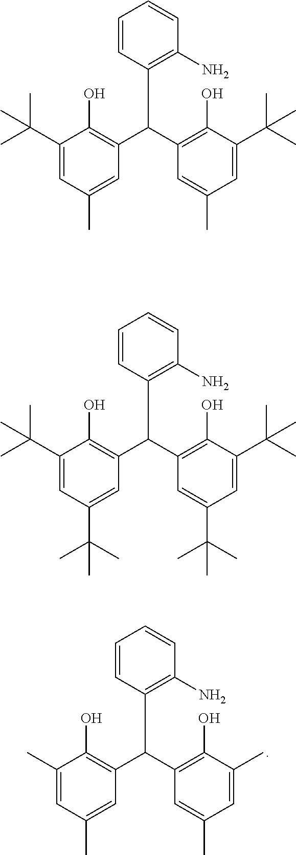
C1(C)=CC(C)=CC(C(C2=C(O)C(C)=CC(C)=C2)C2=C(N)C=CC=C2)=C1O.C1(C(C)(C)C)=CC(C)=CC(C(C2=C(O)C(C(C)(C)C)=CC(C)=C2)C2=C(N)C=CC=C2)=C1O.C1(C(C)(C)C)=CC(C(C)(C)C)=CC(C(C2=C(O)C(C(C)(C)C)=CC(C(C)(C)C)=C2)C2=C(N)C=CC=C2)=C1O
